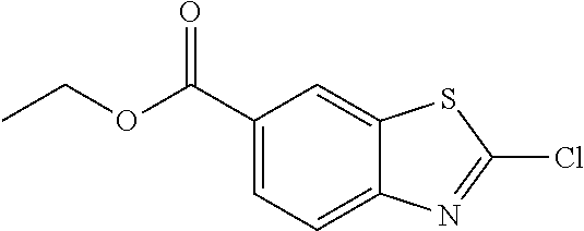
C1(C(OCC)=O)=CC=C2C(=C1)SC(Cl)=N2
